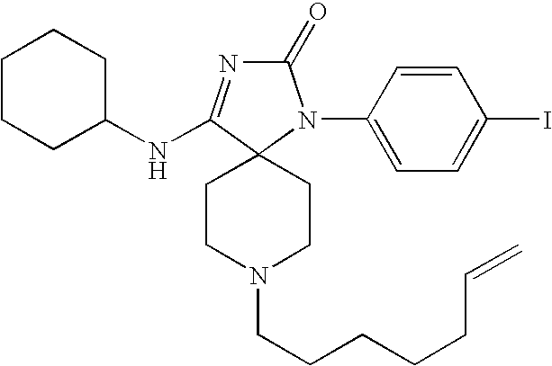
C1CCC(NC2=NC(=O)N(C3=CC=C(I)C=C3)C23CCN(CCCCCC=C)CC3)CC1
